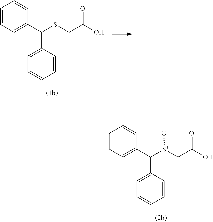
C1=CC=C(C(SCC(O)=O)C2=CC=CC=C2)C=C1.C1=CC=C(C([S+](CC(O)=O)[O-])C2=CC=CC=C2)C=C1
